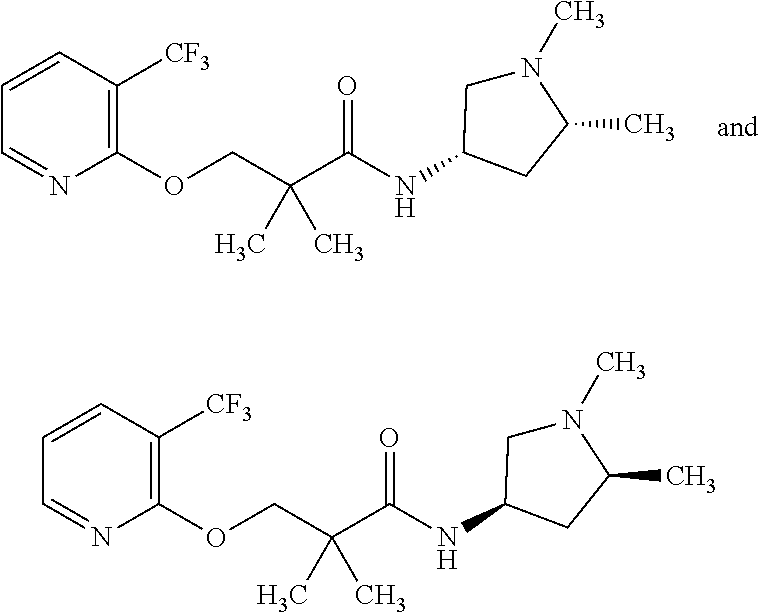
C1(OCC(C(NC2CC(C)N(C)C2)=O)(C)C)=C([CF3])C=CC=N1.C1(OCC(C(NC2CC(C)N(C)C2)=O)(C)C)=C([CF3])C=CC=N1
